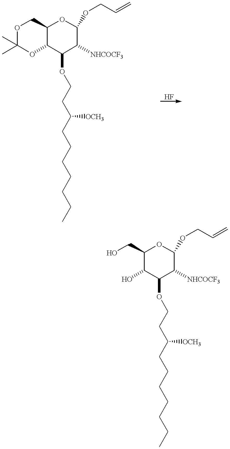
C1C2C(C(OCCC(CCCCCCC)[OCH3])C([NHCOCF3])C(OCC=C)O2)OC(C)(C)O1.C(C1C(O)C(OCCC(CCCCCCC)[OCH3])C([NHCOCF3])C(OCC=C)O1)O
